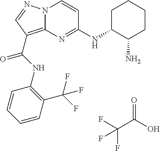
N(C(=O)C1=C2N(N=C1)C=CC(NC1C(N)CCCC1)=N2)C1=C(C(F)(F)F)C=CC=C1.FC(C(O)=O)(F)F
